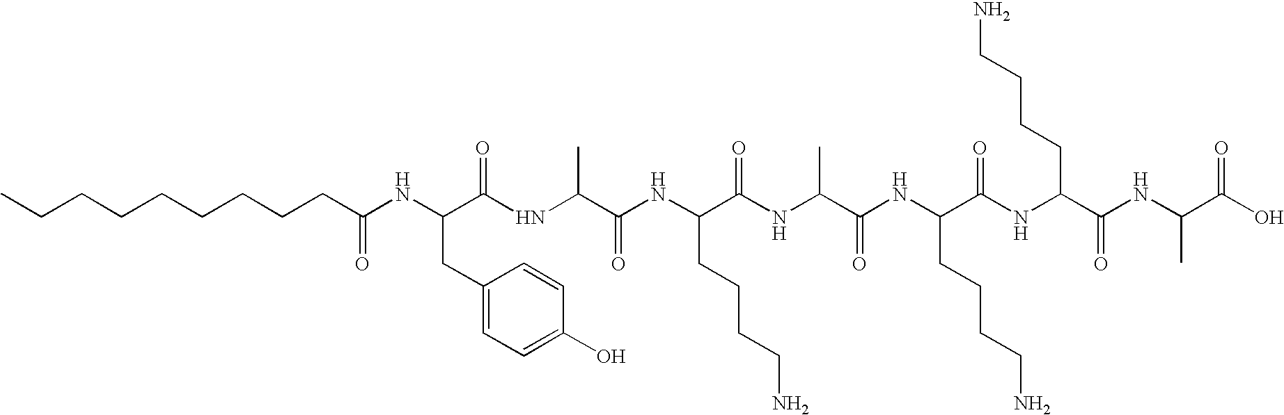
CCCCCCCCCC(NC(C(NC(C(NC(C(NC(C(NC(C(NC(C(NC(C(O)=O)C)=O)CCCCN)=O)CCCCN)=O)C)=O)CCCCN)=O)C)=O)CC1=CC=C(O)C=C1)=O
